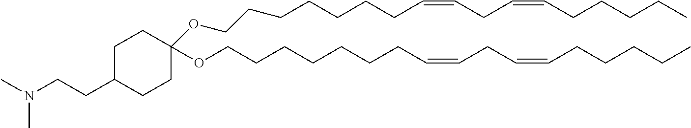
C1(OCCCCCCCC=CCC=CCCCCC)(OCCCCCCCC=CCC=CCCCCC)CCC(CCN(C)C)CC1
